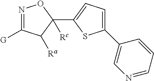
N1=C([G])C([Ra])C(C2=CC=C(C3=CN=CC=C3)S2)([Rc])O1
